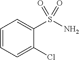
C1=CC=C(Cl)C(S(N)(=O)=O)=C1
